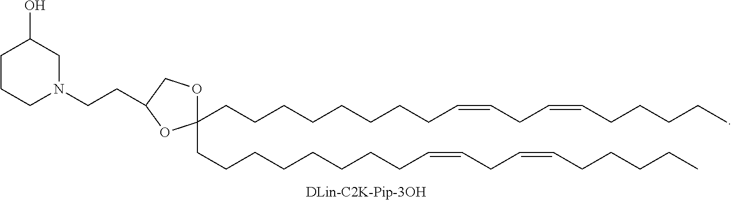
C(CN1CC(O)CCC1)C1COC(CCCCCCCCC=CCC=CCCCCC)(CCCCCCCCC=CCC=CCCCCC)O1
